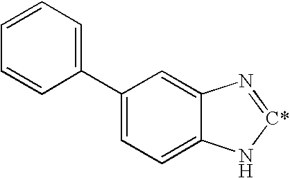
C1(C2=CC=CC=C2)=CC=C2C(=C1)N=[C*]N2
